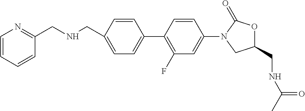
C1(CNC(=O)C)OC(=O)N(C2=CC(F)=C(C3=CC=C(CNCC4=NC=CC=C4)C=C3)C=C2)C1
